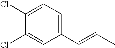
C1(C=CC)=CC=C(Cl)C(Cl)=C1
